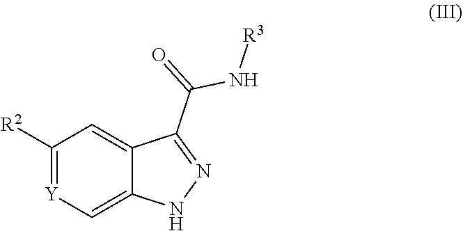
C1=C2C(=CC([R2])=[Y]1)C(C(N[R3])=O)=NN2
